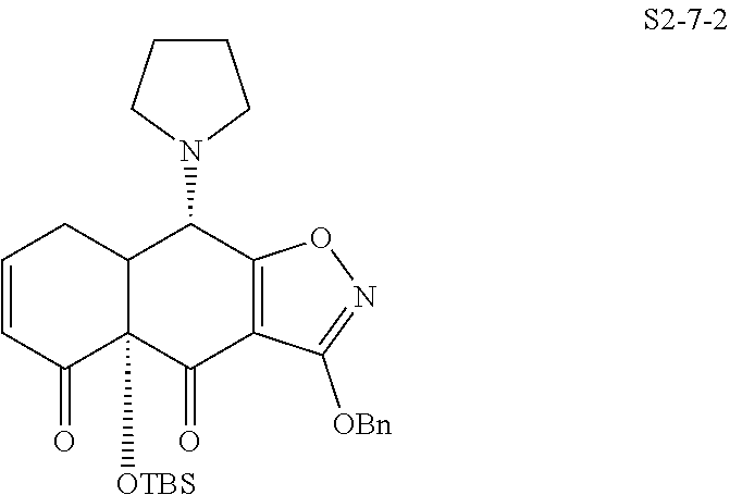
C1=CC(=O)C2([OTBS])C(C1)C(N1CCCC1)C1=C(C2=O)C([OBn])=NO1
